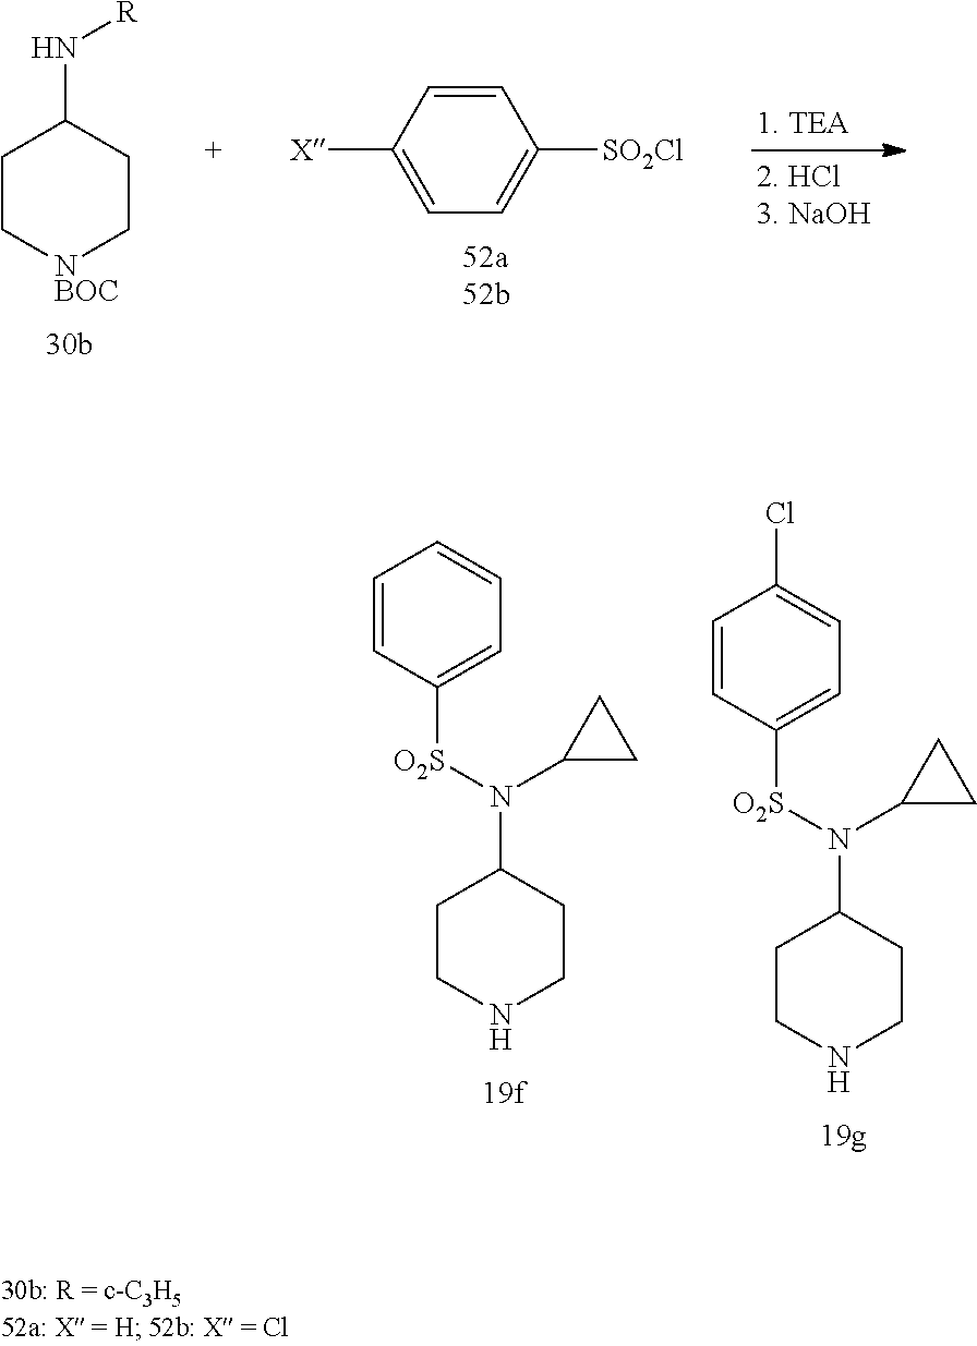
C1=CC([X])=CC=C1[SO2Cl].N(C1CC[NBOC]CC1)[R].C1=CC([O2S]N(C2CCNCC2)C2CC2)=CC=C1.C1=CC([O2S]N(C2CCNCC2)C2CC2)=CC=C1Cl
